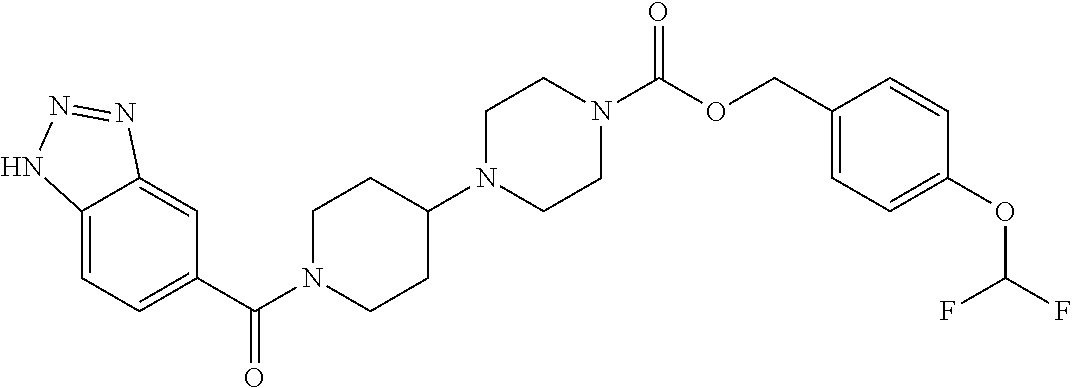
C12=CC=C(C(N3CCC(N4CCN(C(OCC5=CC=C(OC(F)F)C=C5)=O)CC4)CC3)=O)C=C1N=NN2
